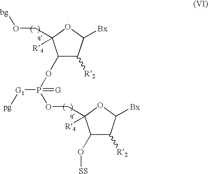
C1([R2])C(O[SS])C(COP(OC2C([R2])C([Bx])OC2(CO[bg])[R4])([G1][pg])=[G])([R4])OC1[Bx]
